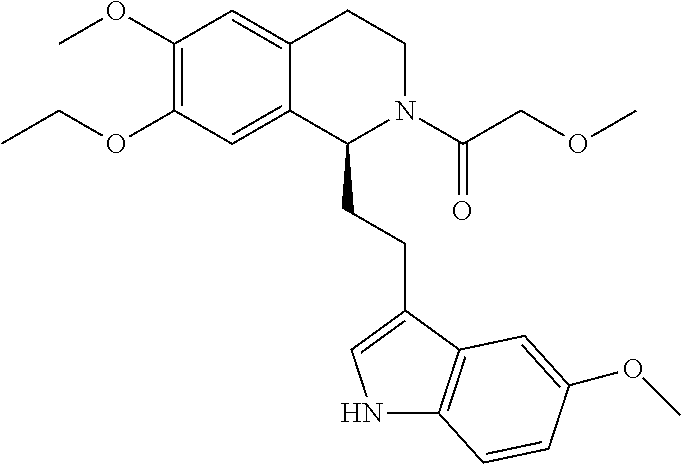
C(OC1=C(OC)C=C2C(=C1)C(CCC1=CNC3=C1C=C(OC)C=C3)N(C(COC)=O)CC2)C
